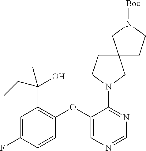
C1=NC=C(OC2=C(C(O)(C)CC)C=C(F)C=C2)C(N2CC3(CC2)CN([Boc])CC3)=N1
